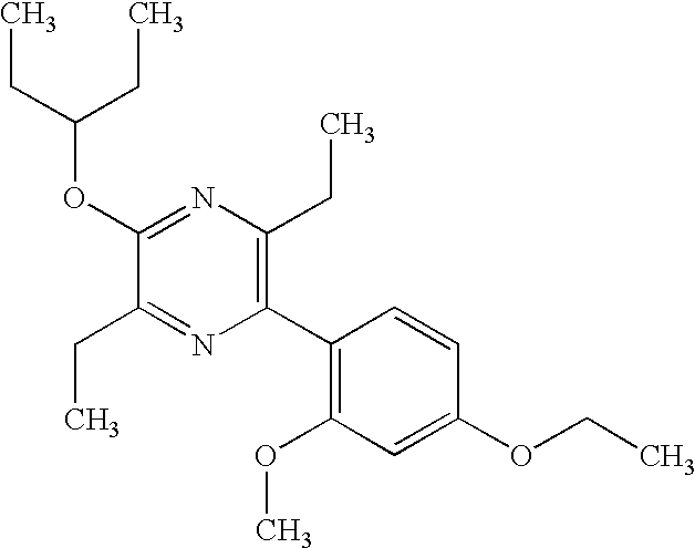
C1(OC(CC)CC)=NC(CC)=C(C2=C(OC)C=C(OCC)C=C2)N=C1CC
